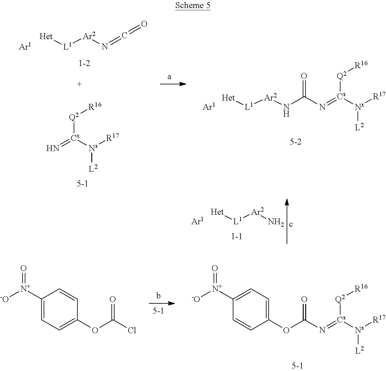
[Ar1].[Het][L1][Ar2]NC(=O)N=[Cx]([Q2][R16])[Nx]([L2])[R17].[Ar1].N=[Cx]([Q2][R16])[Nx]([R17])[L2].[Het][L1][Ar2]N=C=O.[Ar1].[Het][L1][Ar2]N.C1([N+](=O)[-O])=CC=C(OC(N=[Cx]([Q2][R16])[Nx]([R17])[L2])=O)C=C1.C1([N+](=O)[-O])=CC=C(OC(Cl)=O)C=C1
